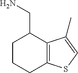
C1CCC2=C(C(C)=CS2)C1CN
